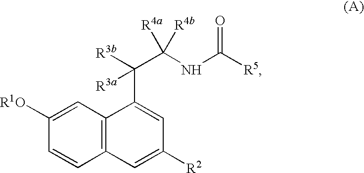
C1([R1O])=CC2=C(C=C1)C=C([R2])C=C2C([R3b])(C(NC([R5])=O)([R4a])[R4b])[R3a]
